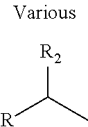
[R]C(C)[R2]
